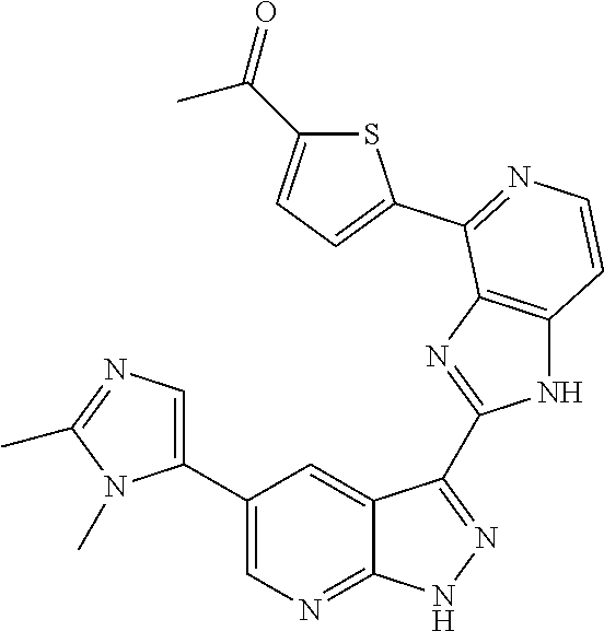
C1(C2=CN=C3C(=C2)C(C2=NC4=C(N2)C=CN=C4C2=CC=C(C(=O)C)S2)=N[N H]3)=CN=C(C)N1C
